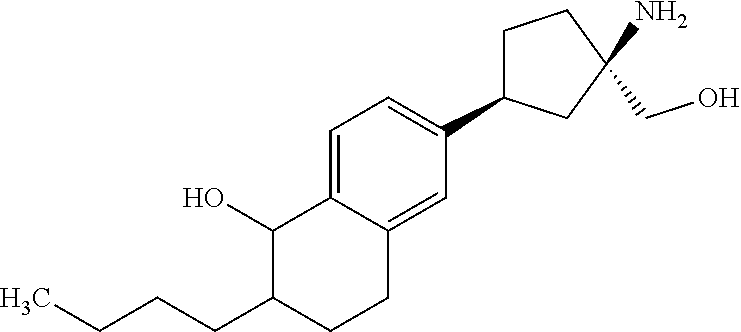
C1(CCCC)CCC2=CC(C3CCC(CO)(N)C3)=CC=C2C1O
